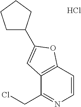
C1=CN=C(CCl)C2=C1OC(C1CCCC1)=C2.Cl
